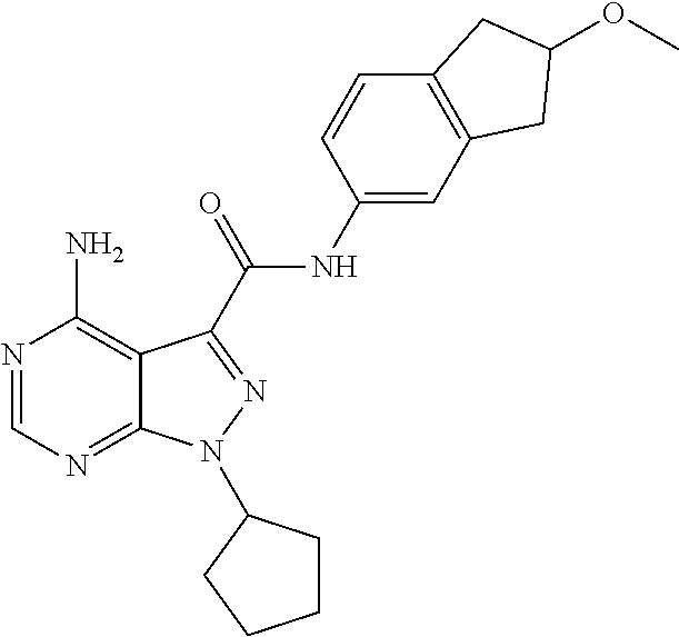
N1=CN=C2C(=C1N)C(C(NC1=CC3=C(C=C1)CC(OC)C3)=O)=NN2C1CCCC1
